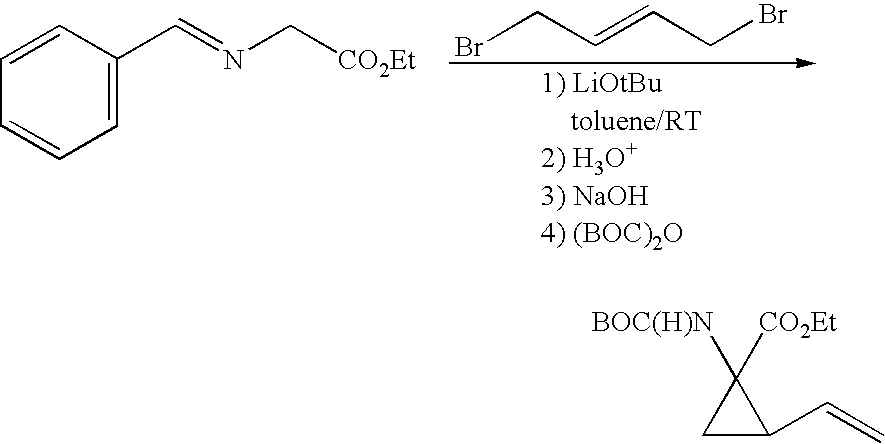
C1=C(C=NC[CO2Et])C=CC=C1.BrCC=CCBr.C1C(C=C)C1([BOC(H)N])[CO2Et]
